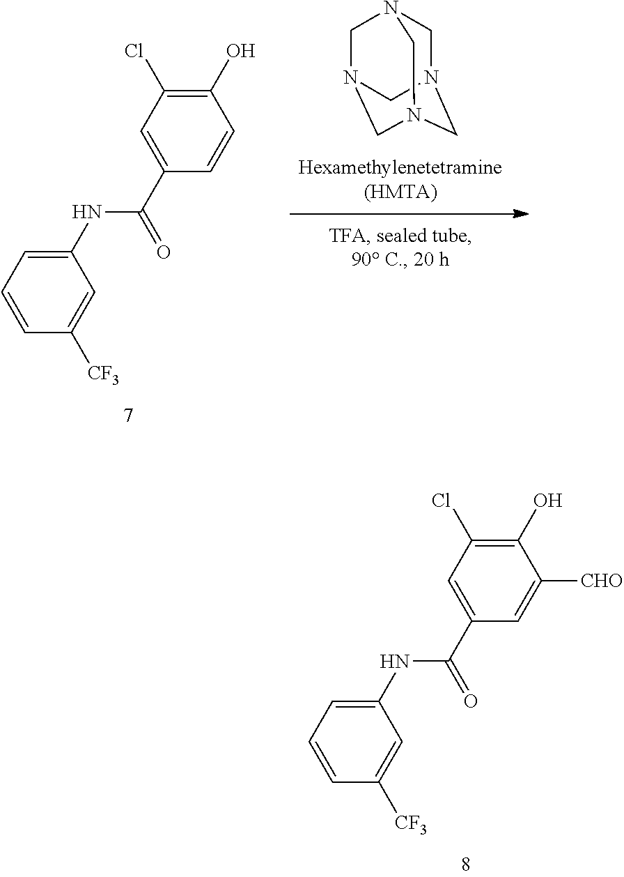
C1(NC(C2=CC(Cl)=C(O)C([CHO])=C2)=O)=CC=CC([CF3])=C1.C1N2CN3CN(CN1C3)C2.C1(NC(C2=CC(Cl)=C(O)C=C2)=O)=CC=CC([CF3])=C1
